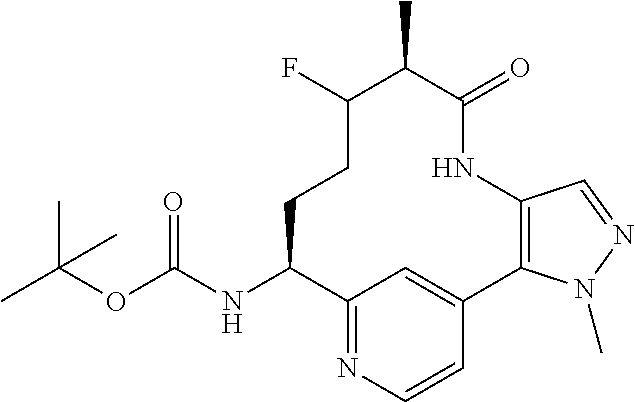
N(C(OC(C)(C)C)=O)C1C2=NC=CC(=C2)C2=C(NC(=O)C(C)C(F)CC1)C=NN2C
